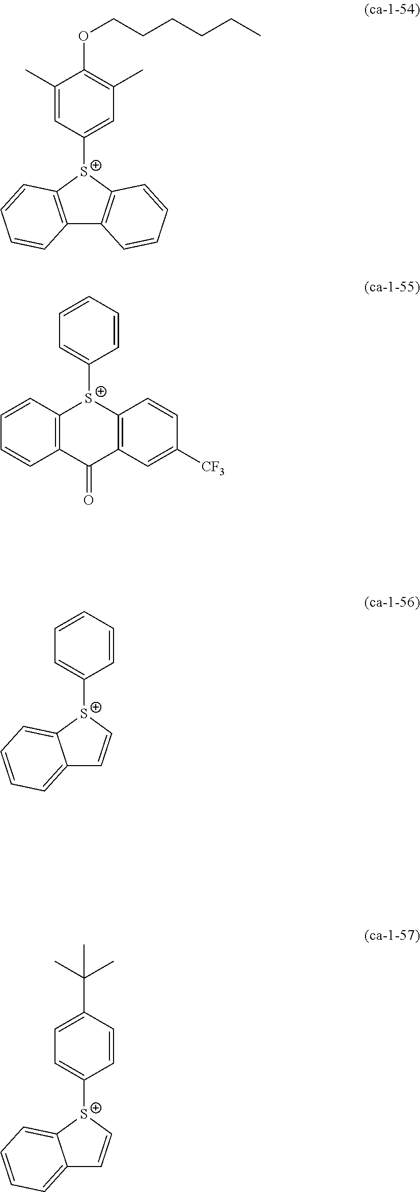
C12=C([S+](C3=CC(C)=C(OCCCCCC)C(C)=C3)C3=C1C=CC=C3)C=CC=C2.C12=CC=CC=C1[S+](C1=CC=CC=C1)C=C2.C12=CC=CC=C1[S+](C1=CC=C(C(C)(C)C)C=C1)C=C2.C12=C(C=CC=C1)[S+](C1=CC=CC=C1)C1=C(C2=O)C=C([CF3])C=C1
